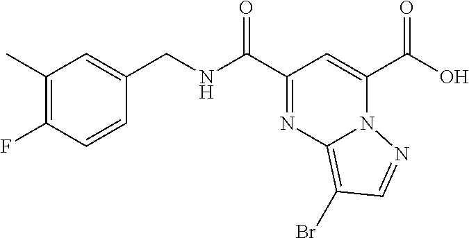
OC(C1=CC(C(NCC2=CC(C)=C(F)C=C2)=O)=NC2=C(Br)C=NN12)=O
